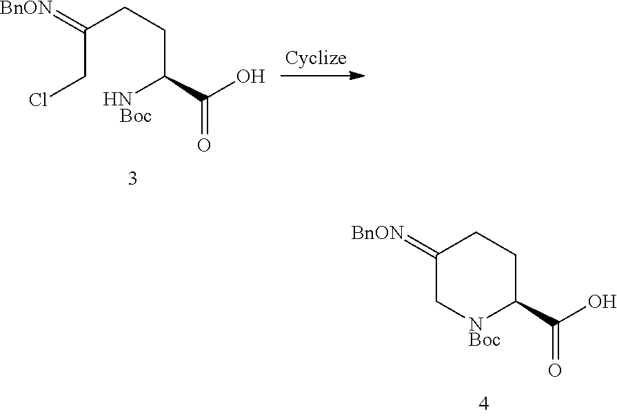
C1(=[BnON])C[NBoc]C(C(O)=O)CC1.C(CCl)(CCC(N)C(O)=O)=[BnON]
